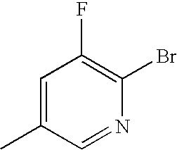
C1=C(C)C=NC(Br)=C1F
